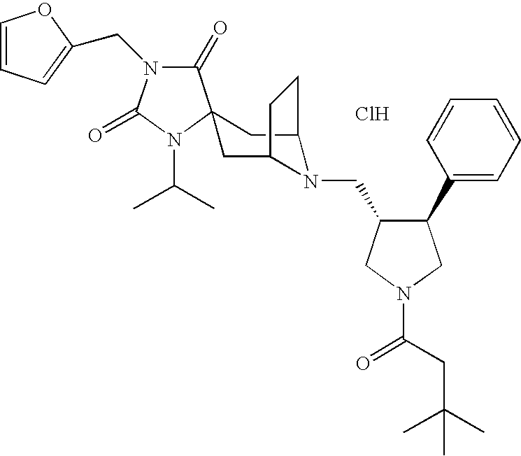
Cl.C1(=O)N(CC2=CC=CO2)C(=O)N(C(C)C)C12CC1N(CC3C(C4=CC=CC=C4)CN(C(=O)CC(C)(C)C)C3)C(C2)CC1
